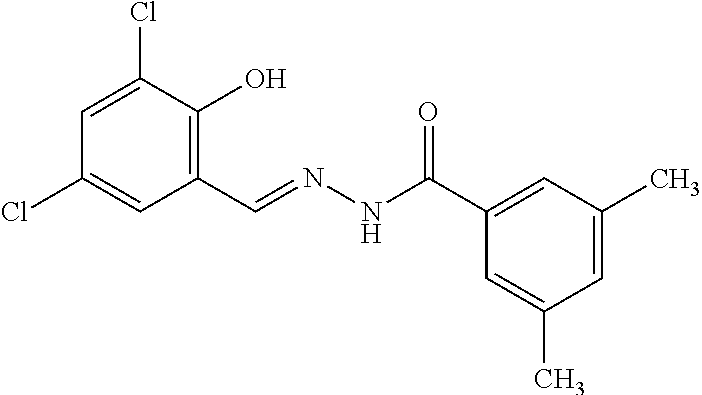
C1=C(Cl)C(O)=C(C=NNC(C2=CC(C)=CC(C)=C2)=O)C=C1Cl
